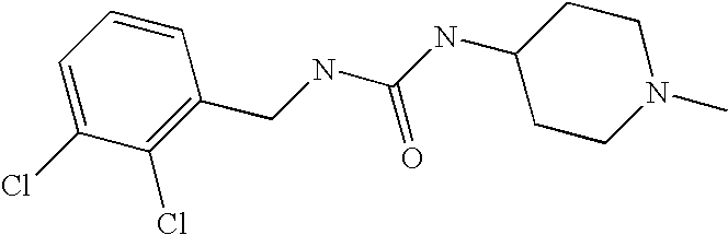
C(NC(NC1CCN(C)CC1)=O)C1=C(Cl)C(Cl)=CC=C1
